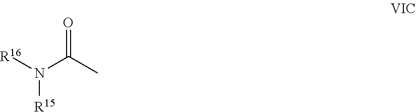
[R16]N(C(C)=O)[R15]
